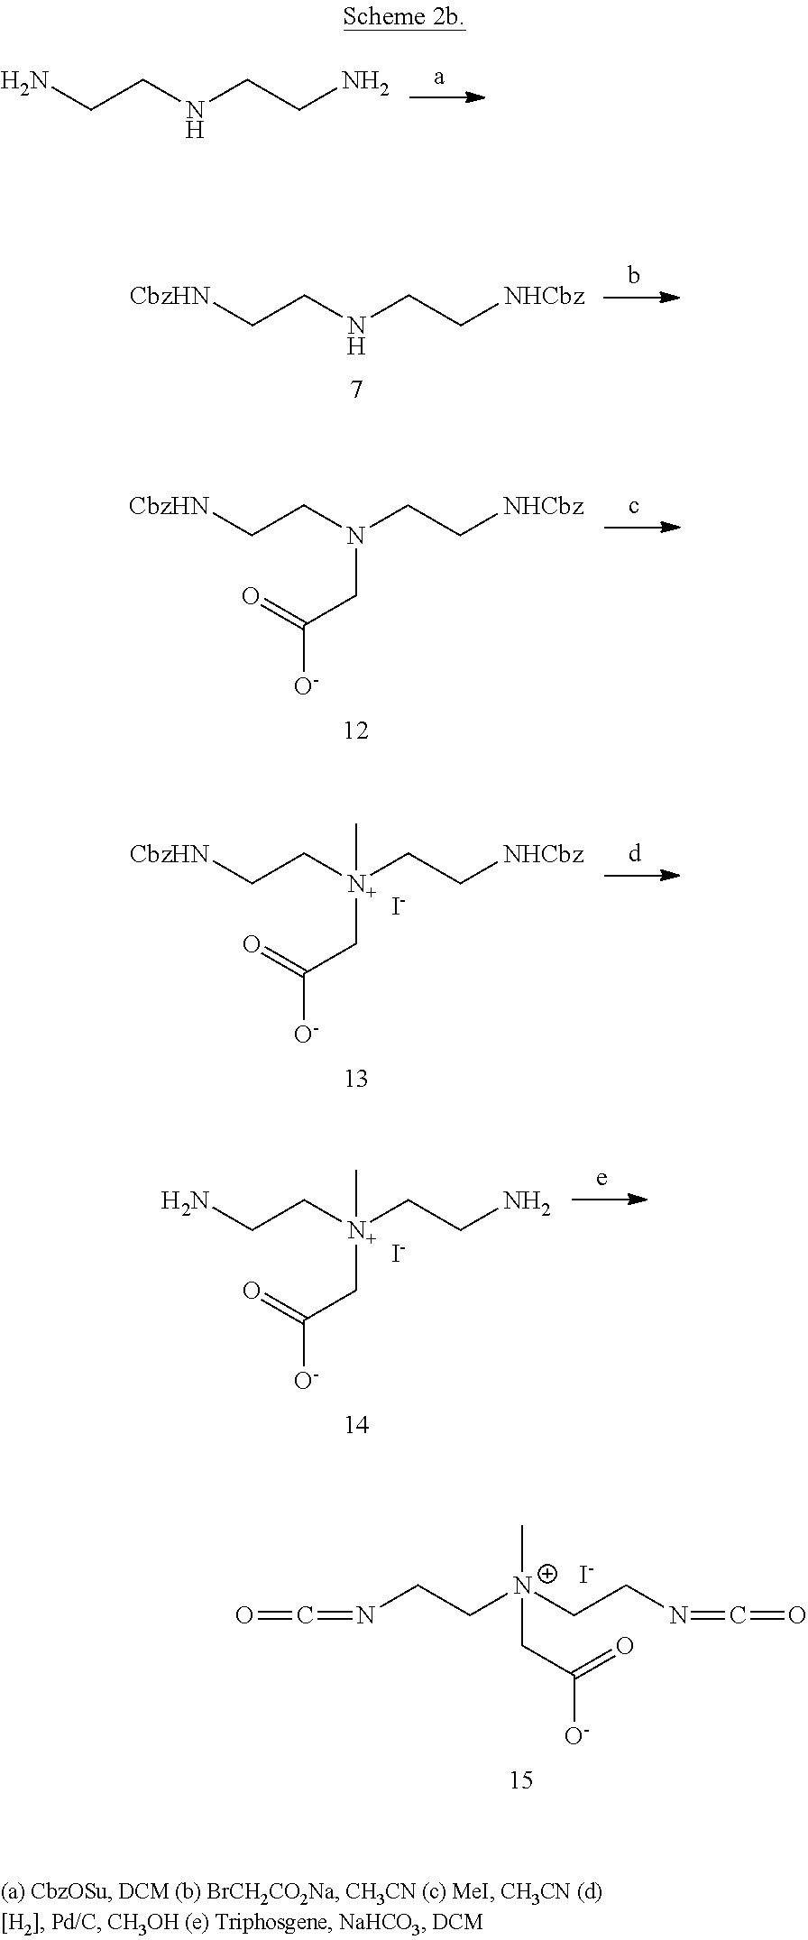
NCCNCCN.[CbzHN]CCNCC[NHCbz].NCC[N+](CCN)(CC(=O)[O-])C.[I-].[N+](CC([O-])=O)(C)(CCN=C=O)CCN=C=O.[I-].[CbzHN]CCN(CC[NHCbz])CC(=O)[O-].[I-].[CbzHN]CC[N+](CC[NHCbz])(CC(=O)[O-])C
